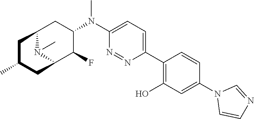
C12N(C)C(C(F)C(N(C3=CC=C(C4=C(O)C=C(N5C=CN=C5)C=C4)N=N3)C)C1)CC(C)C2
